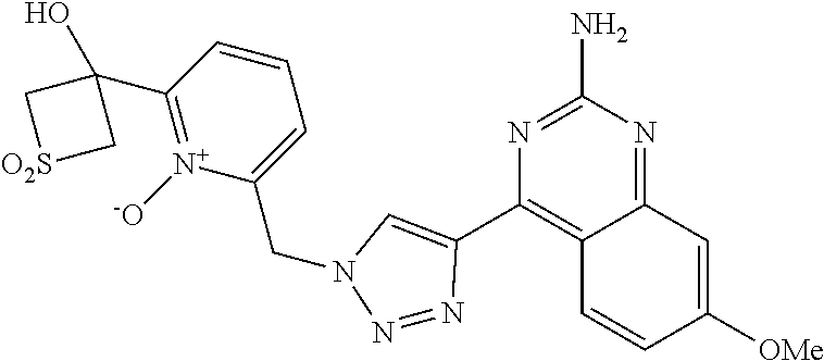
C1=CC(C2(O)C[O2S]C2)=[N+]([-O])C(CN2N=NC(C3=C4C(=NC(N)=N3)C=C([OMe])C=C4)=C2)=C1
